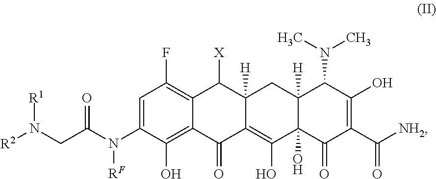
C1=C(N(C(CN([R2])[R1])=O)[RF])C(O)=C2C(=C1F)C([X])C1([H])C(=C(O)C3(O)C([H])(C1)C(N(C)C)C(O)=C(C([NH2])=O)C3=O)C2=O
